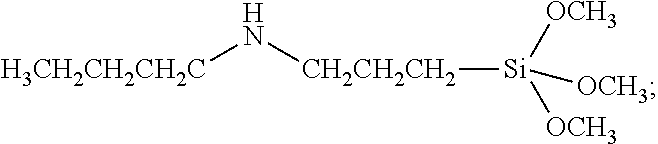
[H3CH2CH2CH2C]N[CH2CH2CH2][Si]([OCH3])([OCH3])[OCH3]
